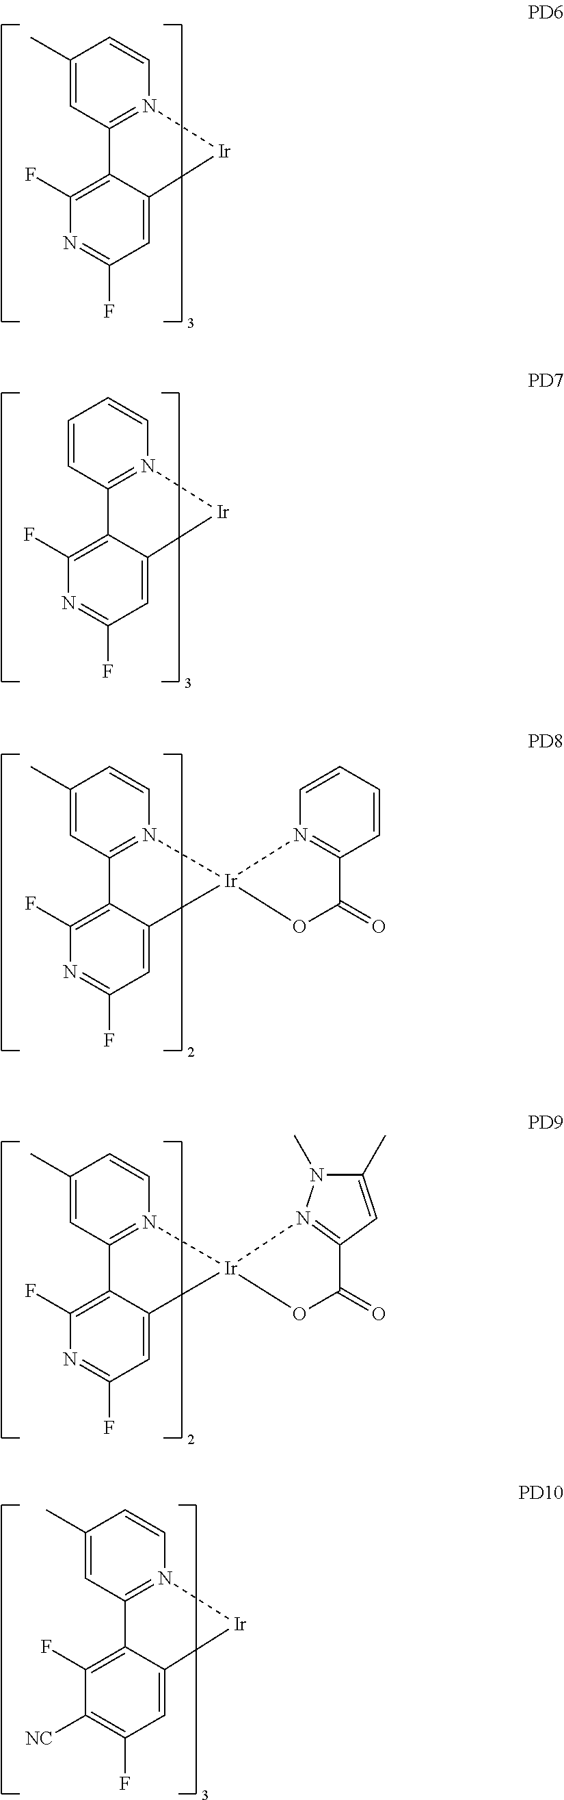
C1=C2C(=C(F)N=C1F)C1=N(C=CC(C)=C1)[Ir]2.C1=C2C(=C(F)N=C1F)C1=N(C=CC=C1)[Ir]2.C1=C2C(=C(F)N=C1F)C1=N(C=CC(C)=C1)[Ir]21N2=C(C=CC=C2)C(=O)O1.C1=C2C(=C(F)N=C1F)C1=N(C=CC(C)=C1)[Ir]21OC(=O)C2=N1N(C)C(C)=C2.C1=C2C(=C(F)C([NC])=C1F)C1=N(C=CC(C)=C1)[Ir]2
